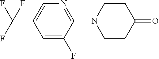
C1=C(F)C(N2CCC(=O)CC2)=NC=C1C(F)(F)F
